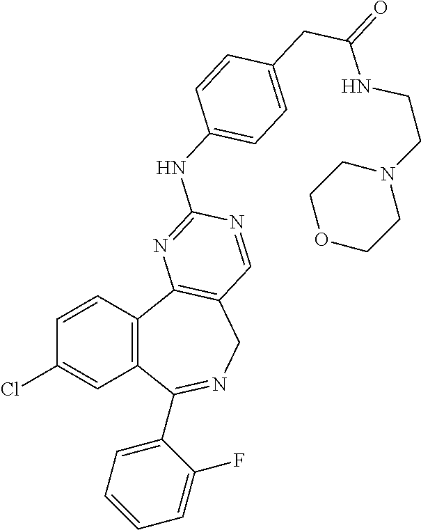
C1=CC2=C(C=C1Cl)C(C1=CC=CC=C1F)=NCC1=C2N=C(NC2=CC=C(CC(=O)NCCN3CCOCC3)C=C2)N=C1
